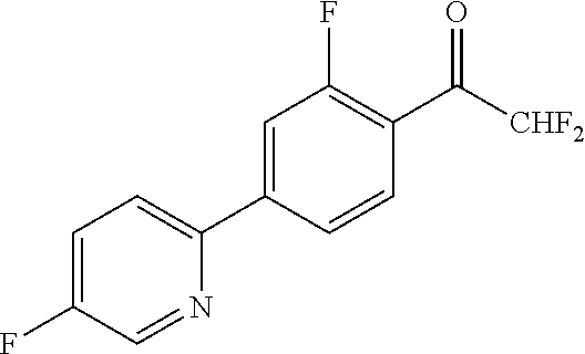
C1=C(F)C=NC(C2=CC(F)=C(C([CHF2])=O)C=C2)=C1
